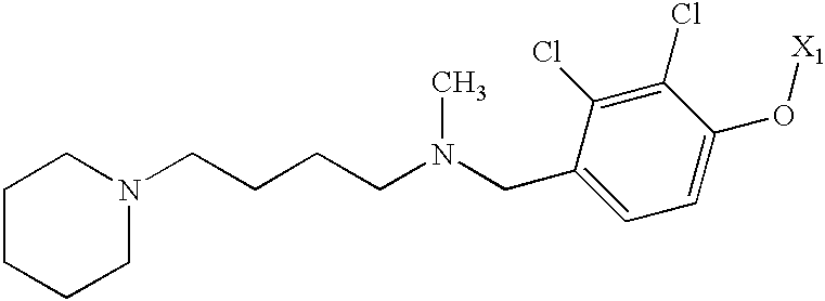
C(C1=CC=C(O[X1])C(Cl)=C1Cl)N(CCCCN1CCCCC1)C
